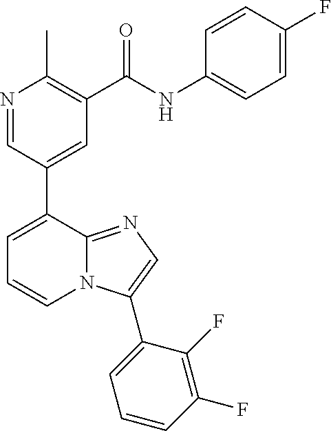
N1=CC(C2=CC=CN3C2=NC=C3C2=CC=CC(F)=C2F)=CC(C(=O)NC2=CC=C(F)C=C2)=C1C
